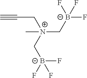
C(C[N+](C[B-](F)(F)F)(C[B-](F)(F)F)C)#C
